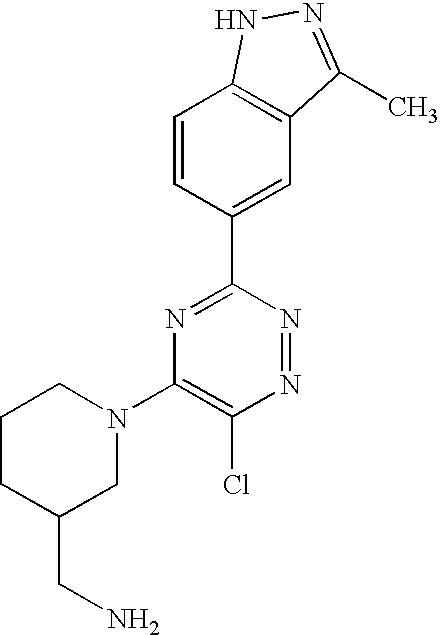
C1=CC(C2=NC(N3CCCC(CN)C3)=C(Cl)N=N2)=CC2=C1NN=C2C
